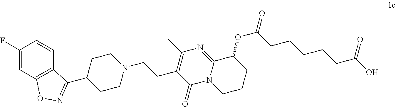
C1(F)=CC2=C(C=C1)C(C1CCN(CCC3=C(C)N=C4N(C3=O)CCCC4OC(=O)CCCCCC(O)=O)CC1)=NO2
